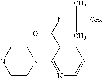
C1CN(C2=NC=CC=C2C(NC(C)(C)C)=O)CCN1
